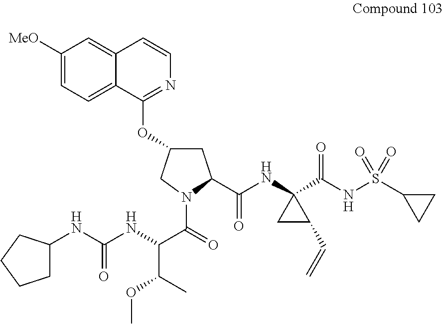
C12=CC([MeO])=CC=C1C(OC1CC(C(=O)NC3(C(NS(C4CC4)(=O)=O)=O)CC3C=C)N(C(=O)C(NC(NC3CCCC3)=O)C(C)OC)C1)=NC=C2
